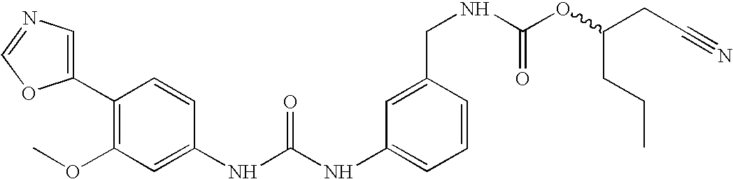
C1(C2=C(OC)C=C(NC(NC3=CC=CC(CNC(OC(CC#N)CCC)=O)=C3)=O)C=C2)=CN=CO1
